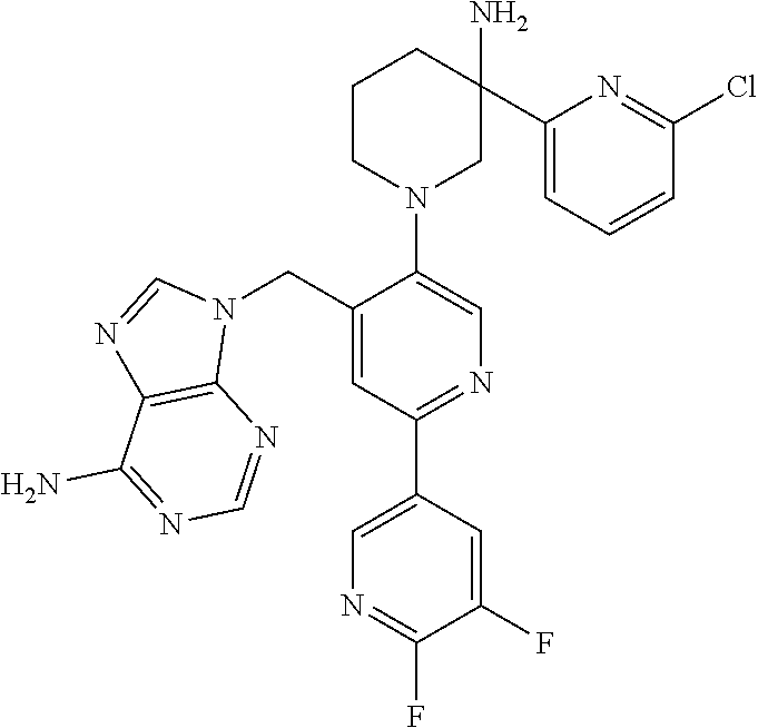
C1(C2(N)CN(C3=CN=C(C4=CN=C(F)C(F)=C4)C=C3CN3C=NC4=C3N=CN=C4N)CCC2)=CC=CC(Cl)=N1
